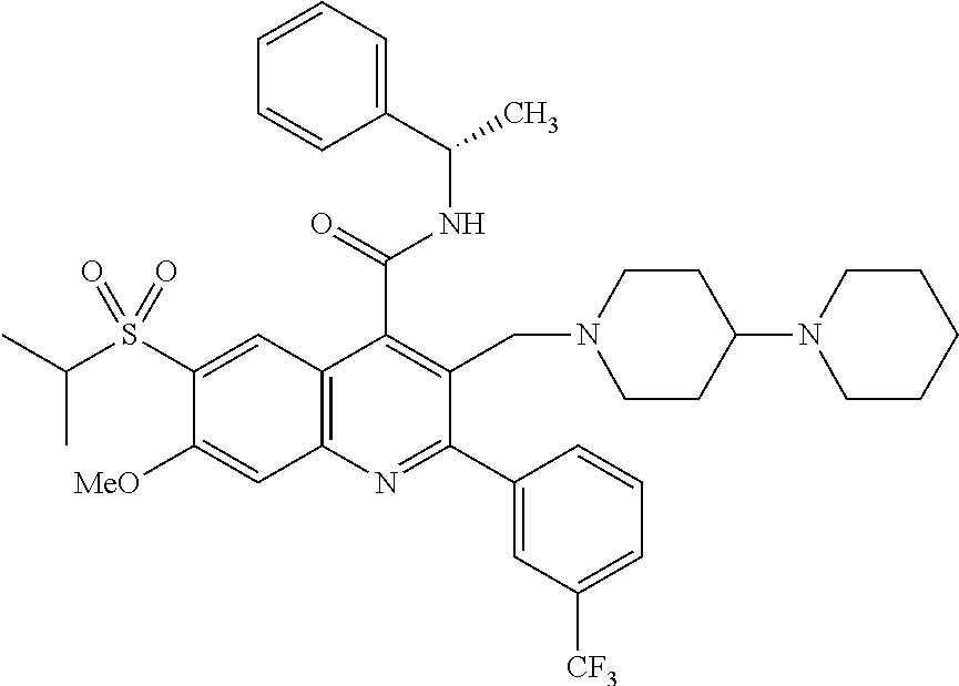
C1=CC=C(C(C)NC(C2=C(CN3CCC(N4CCCCC4)CC3)C(C3=CC([CF3])=CC=C3)=NC3=C2C=C(S(C(C)C)(=O)=O)C([OMe])=C3)=O)C=C1
